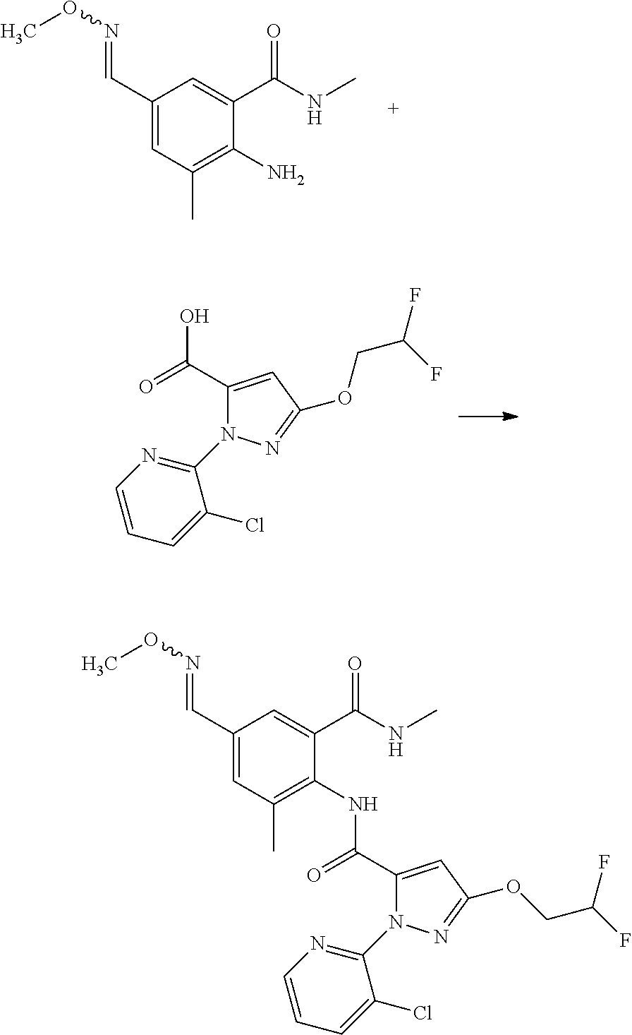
C1(C)=C(N)C(C(=O)NC)=CC(C=NOC)=C1.OC(=O)C1=CC(OCC(F)F)=NN1C1=NC=CC=C1Cl.C1(C)=C(NC(=O)C2=CC(OCC(F)F)=NN2C2=NC=CC=C2Cl)C(C(=O)NC)=CC(C=NOC)=C1
